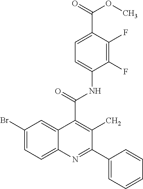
C1(F)=C(F)C(C(=O)OC)=CC=C1NC(=O)C1=C(C)C(C2=CC=CC=C2)=NC2=CC=C(Br)C=C21
